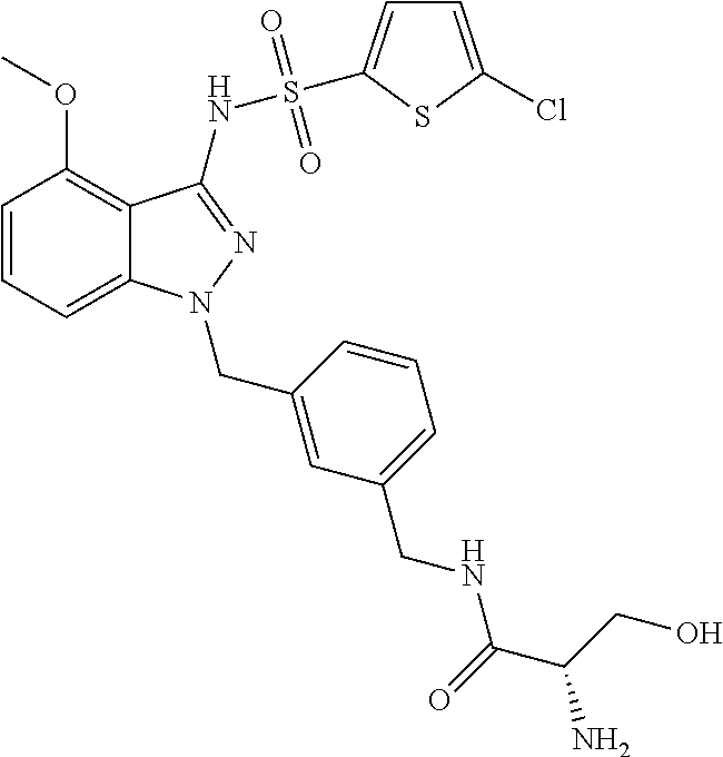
C1=CC=C2C(=C1OC)C(NS(=O)(=O)C1=CC=C(Cl)S1)=NN2CC1=CC(CNC(=O)C(CO)N)=CC=C1
